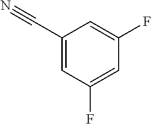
C1(C#N)=CC(F)=CC(F)=C1
